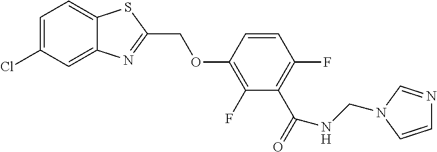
C1=C(Cl)C=C2C(=C1)SC(COC1=C(F)C(C(=O)NCN3C=NC=C3)=C(F)C=C1)=N2
